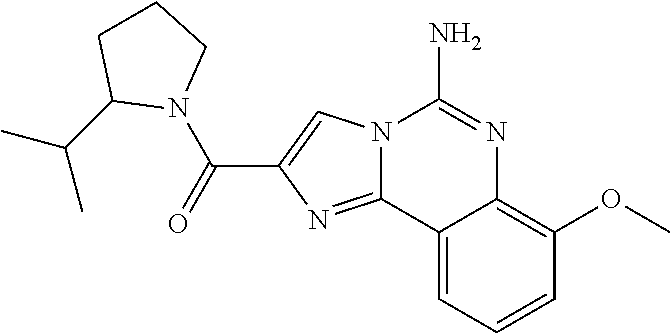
N12C(=NC(C(=O)N3CCCC3C(C)C)=C1)C1=CC=CC(OC)=C1N=C2N
